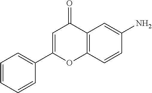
C1=CC=CC(C2=CC(=O)C3=C(C=CC(N)=C3)O2)=C1
